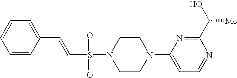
C1=CC=C(C=CS(N2CCN(C3=CC=NC(C(O)[Me])=N3)CC2)(=O)=O)C=C1
